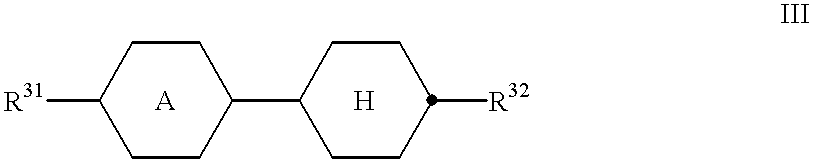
C1CC(C2CCC([R32])CC2)CCC1[R31]
